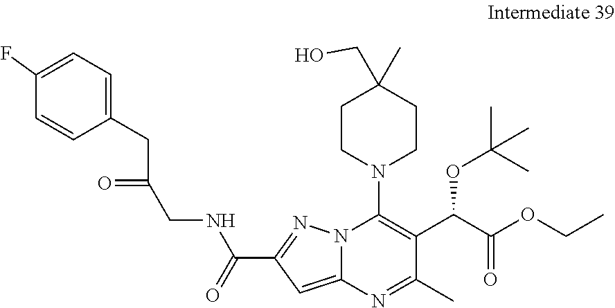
C1(CO)(C)CCN(C2=C(C(C(=O)OCC)OC(C)(C)C)C(C)=NC3=CC(C(NCC(CC4=CC=C(F)C=C4)=O)=O)=NN23)CC1
